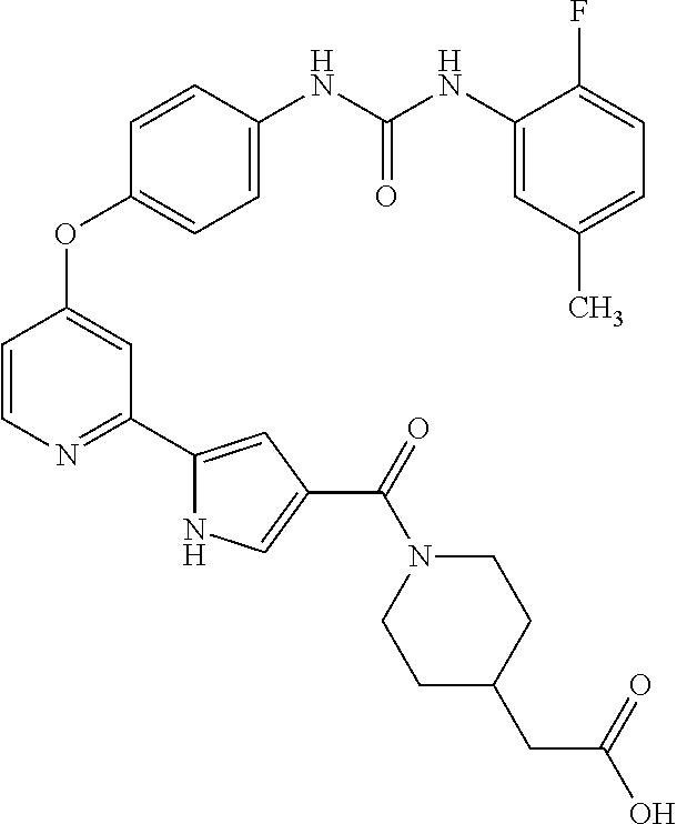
C1=CC(NC(NC2=CC(C)=CC=C2F)=O)=CC=C1OC1=CC(C2=CC(C(N3CCC(CC(=O)O)CC3)=O)=CN2)=NC=C1
